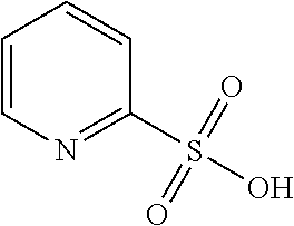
C1=CN=C(S(O)(=O)=O)C=C1
